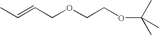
C(=CCOCCOC(C)(C)C)C
